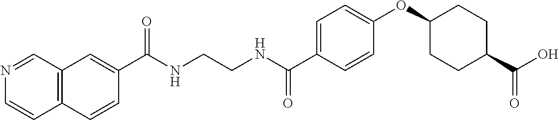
C1(C(NCCNC(C2=CC=C(OC3CCC(C(O)=O)CC3)C=C2)=O)=O)=CC2=C(C=C1)C=CN=C2
